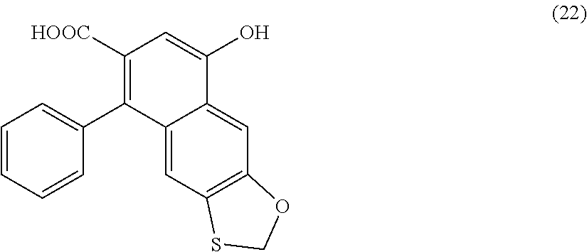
C1([HOOC])=C(C2=CC=CC=C2)C2=CC3=C(C=C2C(O)=C1)OCS3
